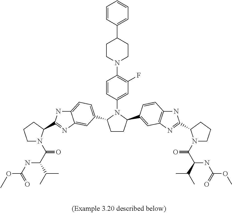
C1CC(C2=CC3=C(NC(C4N(C(C(C(C)C)NC(=O)OC)=O)CCC4)=N3)C=C2)N(C2=CC(F)=C(N3CCC(C4=CC=CC=C4)CC3)C=C2)C1C1=CC=C2NC(C3N(C(C(C(C)C)NC(=O)OC)=O)CCC3)=NC2=C1
